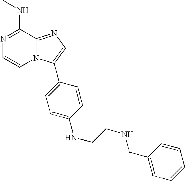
N1=C(NC)C2=NC=C(C3=CC=C(NCCNCC4=CC=CC=C4)C=C3)N2C=C1
